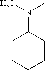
C1CCCCC1N(C)C
